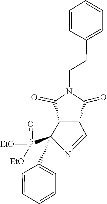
C1=CC=C(CCN2C(=O)C3C(C2=O)C(P(=O)([EtO])[EtO])(C2=CC=CC=C2)N=C3)C=C1
